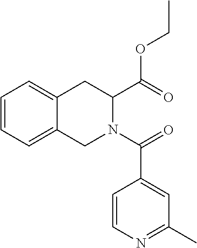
C1=CC=C2C(=C1)CC(C(OCC)=O)N(C(=O)C1=CC(C)=NC=C1)C2
